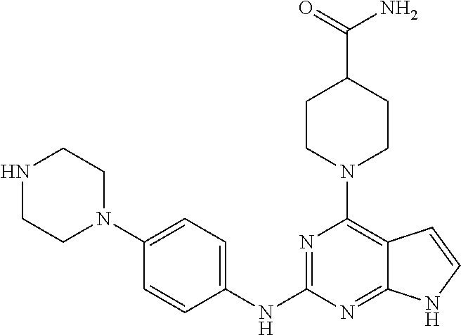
C1(NC2=NC(N3CCC(C(=O)N)CC3)=C3C(=N2)NC=C3)=CC=C(N2CCNCC2)C=C1
